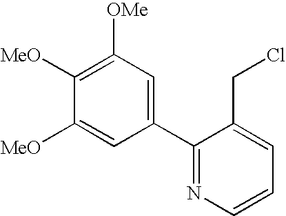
C1(C2=NC=CC=C2CCl)=CC([OMe])=C([MeO])C([MeO])=C1
